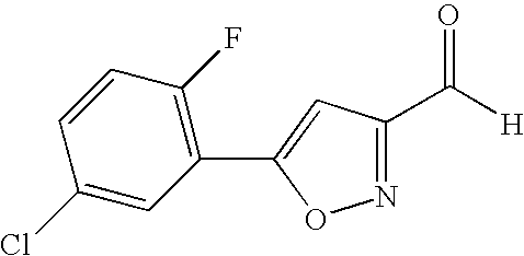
C([H])(=O)C1=NOC(C2=C(F)C=CC(Cl)=C2)=C1
